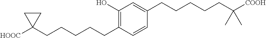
C1(O)=C(CCCCCC2([HOOC])CC2)C=CC(CCCCCC([COOH])(C)C)=C1
